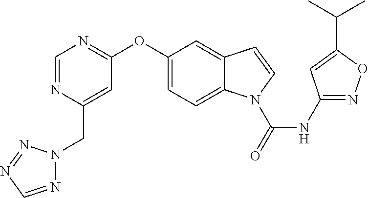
C1(NC(N2C3=CC=C(OC4=NC=NC(CN5N=CN=N5)=C4)C=C3C=C2)=O)=NOC(C(C)C)=C1
